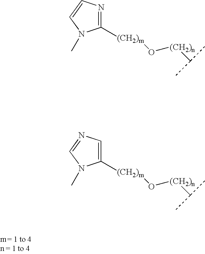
C1([(CH2)m]O[(CH2)n]C(C)C)=NC=CN1C.C1([(CH2)m]O[(CH2)n]C(C)C)=CN=CN1C
